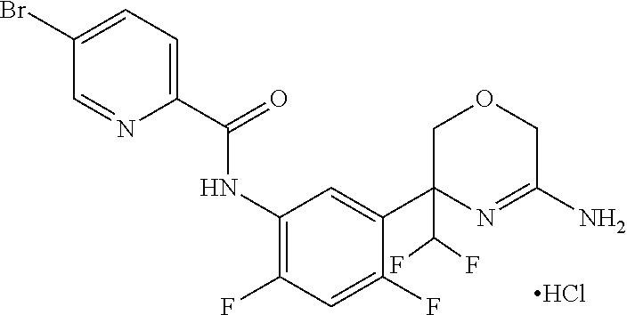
C1=NC(C(=O)NC2=C(F)C=C(F)C(C3(C(F)F)COCC(N)=N3)=C2)=CC=C1Br.Cl
